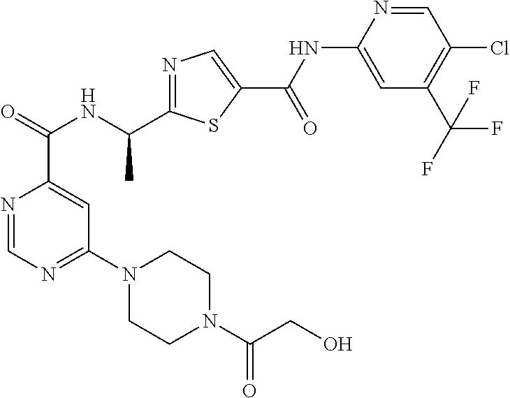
N1=CN=C(N2CCN(C(CO)=O)CC2)C=C1C(NC(C1=NC=C(C(=O)NC2=CC(C(F)(F)F)=C(Cl)C=N2)S1)C)=O
